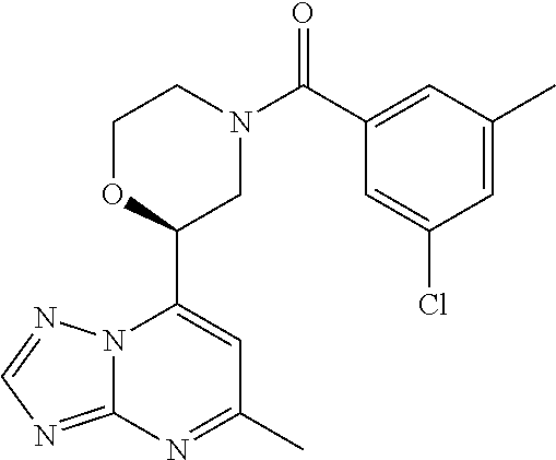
N12C(=NC=N1)N=C(C)C=C2C1CN(C(=O)C2=CC(C)=CC(Cl)=C2)CCO1
